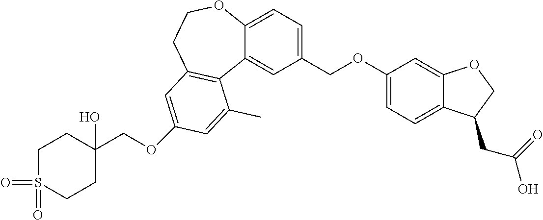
C1(COC2=CC3=C(C4=CC(COC5=CC=C6C(=C5)OCC6CC(=O)O)=CC=C4OCC3)C(C)=C2)(O)CCS(=O)(=O)CC1
